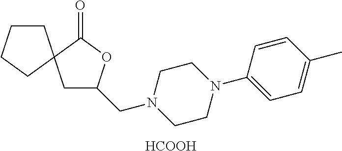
C1C(CN2CCN(C3=CC=C(C)C=C3)CC2)OC(=O)C12CCCC2.[HCOOH]
